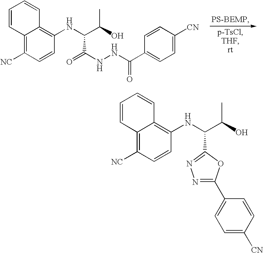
C12=C([NC])C=CC(NC(C(O)C)C(NNC(C3=CC=C([CN])C=C3)=O)=O)=C1C=CC=C2.C12=C([NC])C=CC(NC(C(O)C)C3=NN=C(C4=CC=C([CN])C=C4)O3)=C1C=CC=C2
